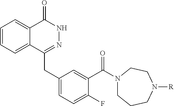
C1=CC=C2C(=C1)C(=O)NN=C2CC1=CC=C(F)C(C(N2CCCN([R])CC2)=O)=C1
